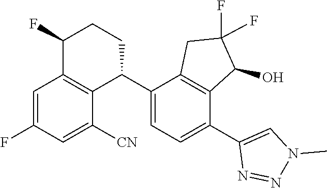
C1(C2C3=C(C(F)CC2)C=C(F)C=C3[CN])=CC=C(C2=CN(C)N=N2)C2=C1CC(F)(F)C2O
